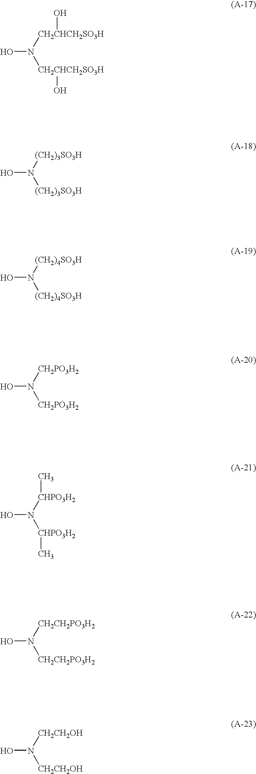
N([CH2CHCH2SO3H]O)([CH2CHCH2SO3H]O)O.N([(CH2)3SO3H])([(CH2)3SO3H])O.N([(CH2)4SO3H])([(CH2)4SO3H])O.N([CH2PO3H2])([CH2PO3H2])O.N([CHPO3H2]C)([CHPO3H2]C)O.N([CH2CH2PO3H2])([CH2CH2PO3H2])O.N([CH2CH2OH])([CH2CH2OH])O
